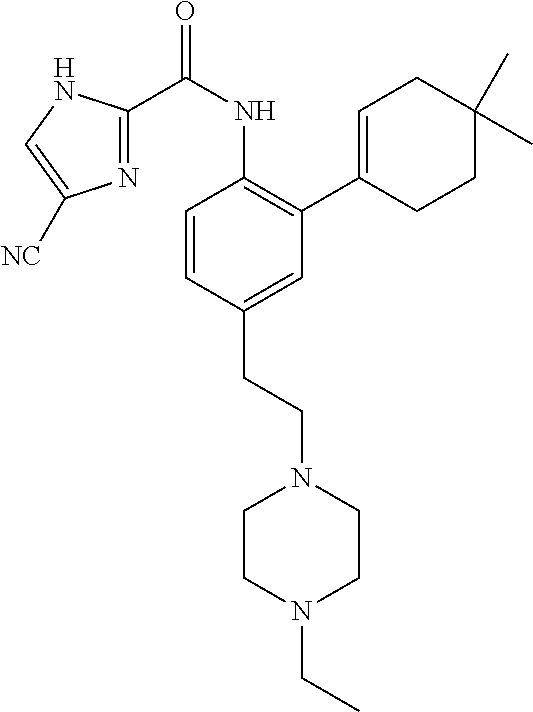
C1=CC(CCN2CCN(CC)CC2)=CC(C2=CCC(C)(C)CC2)=C1NC(C1=NC([NC])=CN1)=O
